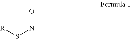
[R]SN=O
